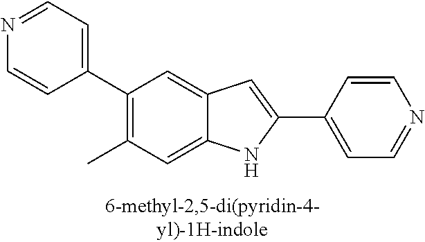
C1(C2=CC=NC=C2)=C(C)C=C2C(=C1)C=C(C1=CC=NC=C1)N2
